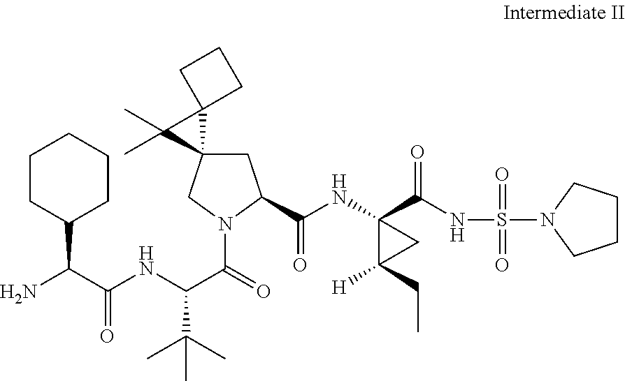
NC(C(NC(C(=O)N1CC2(CC1C(=O)NC1(C(=O)NS(=O)(=O)N3CCCC3)C([H])(CC)C1)C1(C2(C)C)CCC1)C(C)(C)C)=O)C1CCCCC1
